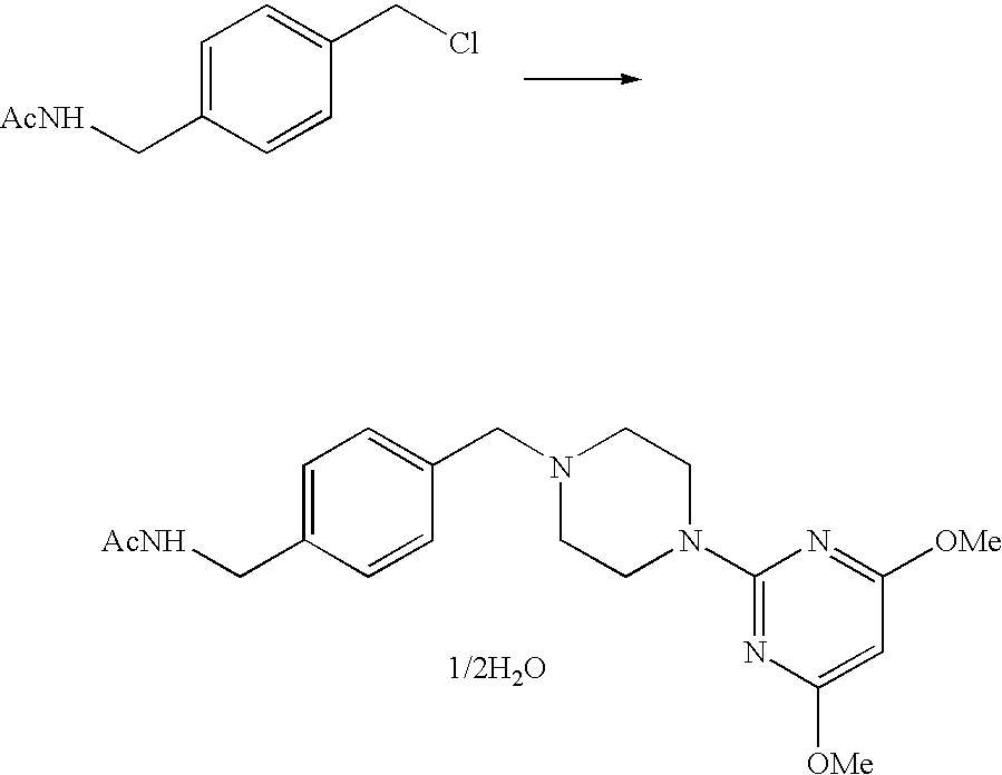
C1=C(C[AcNH])C=CC(CCl)=C1.C1=C(C[AcNH])C=CC(CN2CCN(C3=NC([OMe])=CC([OMe])=N3)CC2)=C1
